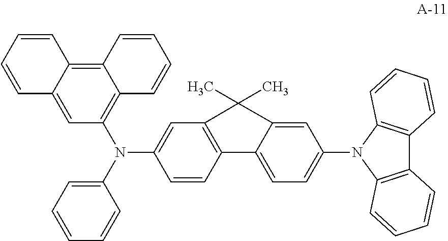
C1=CC2=C(C=C1N(C1=CC=CC=C1)C1=C3C(=C4C(=C1)C=CC=C4)C=CC=C3)C(C)(C)C1=CC(N3C4=C(C5=C3C=CC=C5)C=CC=C4)=CC=C21
